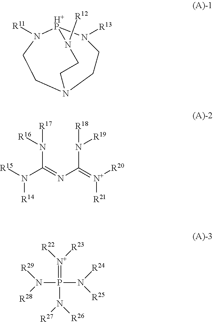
N1([R13])CCN2CCN([R12])[H+P]1N([R11])CC2.[R17]N(C(N([R15])[R14])=NC(=[N+]([R20])[R21])N([R18])[R19])[R16].P(=[N+]([R22])[R23])(N([R26])[R27])(N([R24])[R25])N([R29])[R28]
